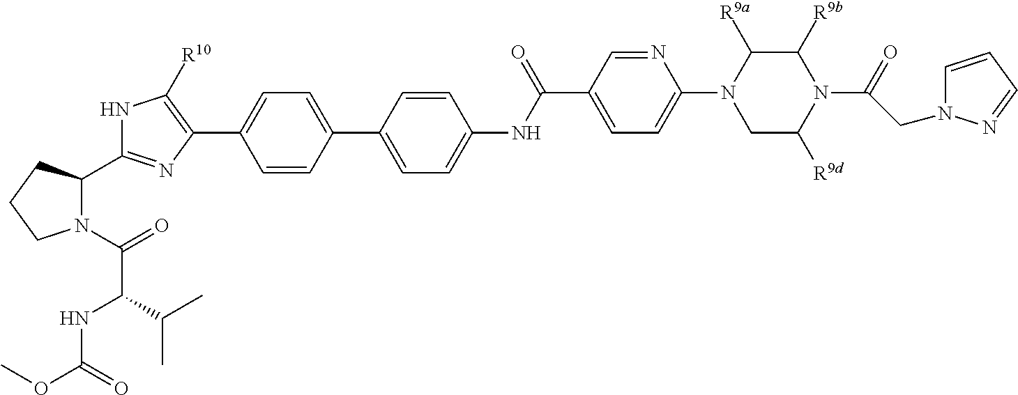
C1=CC(C2=CC=C(NC(C3=CC=C(N4CC([R9d])N(C(=O)CN5C=CC=N5)C([R9b])C4[R9a])N=C3)=O)C=C2)=CC=C1C1=C([R10])NC(C2N(C(C(NC(OC)=O)C(C)C)=O)CCC2)=N1
